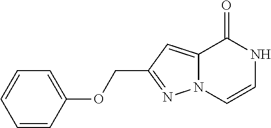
C1=CC(OCC2=NN3C(=C2)C(=O)NC=C3)=CC=C1
